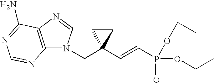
N1(CC2(C=CP(=O)(OCC)OCC)CC2)C2=C(N=C1)C(N)=NC=N2
